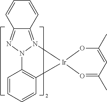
C1=CC2=NN3N(=C2C=C1)[Ir]1(C2=C3C=CC=C2)OC(C)=CC(C)=O1
